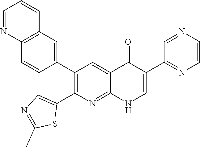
C12=C(C=C(C3=C(C4=CN=C(C)S4)N=C4C(=C3)C(=O)C(C3=NC=CN=C3)=CN4)C=C1)C=CC=N2
